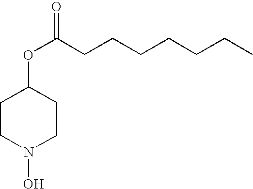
C1CN(O)CCC1OC(=O)CCCCCCC
